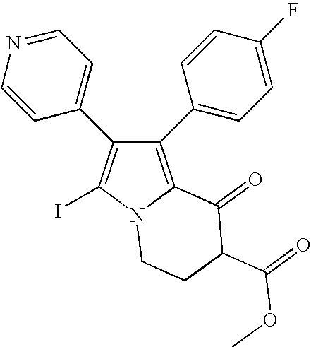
C1(C2=CC=C(F)C=C2)=C2N(C(I)=C1C1=CC=NC=C1)CCC(C(=O)OC)C2=O
